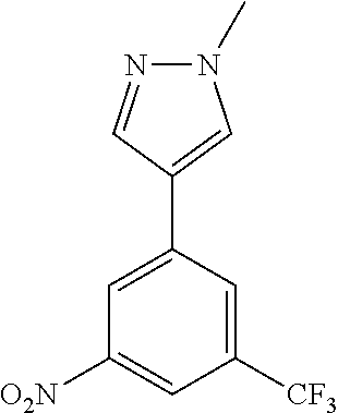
N1(C)N=CC(C2=CC([O2N])=CC([CF3])=C2)=C1
